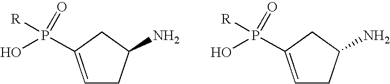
C1=C(P([R])(=O)O)CC(N)C1.C1=C(P([R])(=O)O)CC(N)C1
